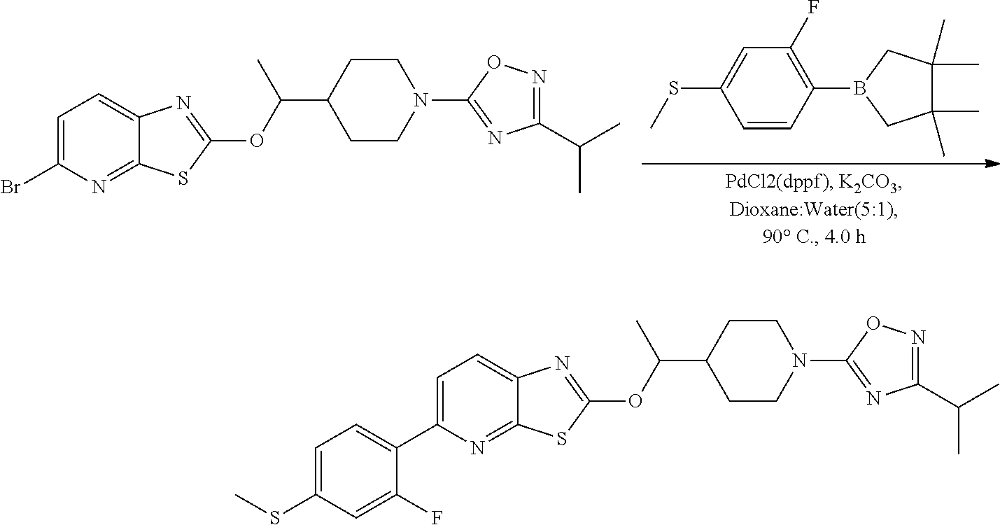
C12=CC=C(Br)N=C1SC(OC(C)C1CCN(C3=NC(C(C)C)=NO3)CC1)=N2.S(C1=CC(F)=C(B2CC(C)(C)C(C)(C)C2)C=C1)C.C12=CC=C(C3=CC=C(SC)C=C3F)N=C1SC(OC(C1CCN(C3=NC(C(C)C)=NO3)CC1)C)=N2
